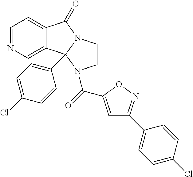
C1=NC=C2C(=C1)C(=O)N1CCN(C(=O)C3=CC(C4=CC=C(Cl)C=C4)=NO3)C21C1=CC=C(Cl)C=C1
